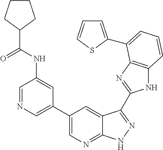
C1(C2=CN=C3C(=C2)C(C2=NC4=C(N2)C=CC=C4C2=CC=CS2)=NN3)=CN=CC(NC(C2CCCC2)=O)=C1
